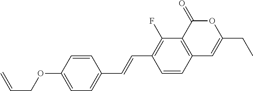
C1=CC2=C(C(F)=C1C=CC1=CC=C(OCC=C)C=C1)C(=O)OC(CC)=C2
